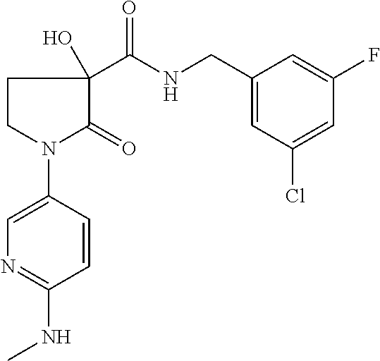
C1CN(C2=CN=C(NC)C=C2)C(=O)C1(C(NCC1=CC(Cl)=CC(F)=C1)=O)O
